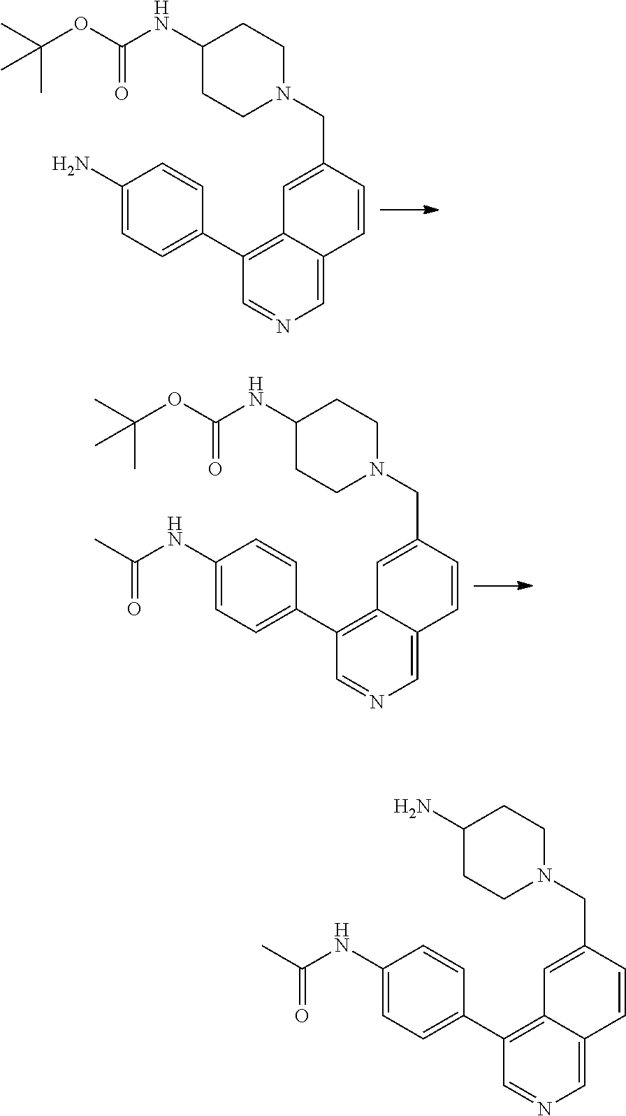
C1=C2C(=C(C3=CC=C(N)C=C3)C=N1)C=C(CN1CCC(NC(OC(C)(C)C)=O)CC1)C=C2.C1=C2C(=C(C3=CC=C(NC(C)=O)C=C3)C=N1)C=C(CN1CCC(NC(OC(C)(C)C)=O)CC1)C=C2.C1=C2C(=C(C3=CC=C(NC(C)=O)C=C3)C=N1)C=C(CN1CCC(N)CC1)C=C2
